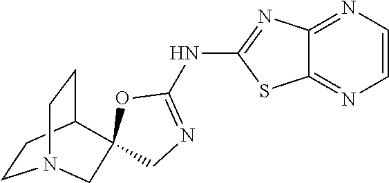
C12=NC=CN=C1SC(NC1=NCC3(C4CCN(CC4)C3)O1)=N2
